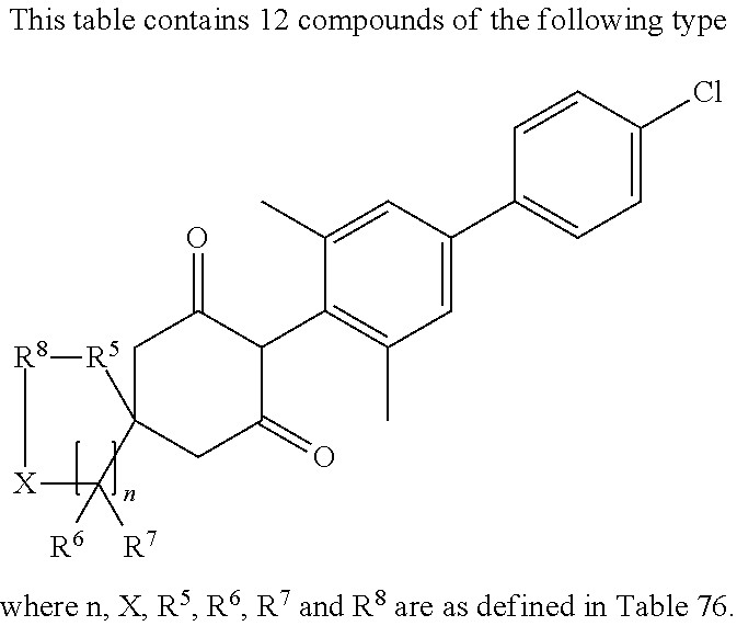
C1=C(C2=CC=C(Cl)C=C2)C=C(C)C(C2C(=O)CC3(CC2=O)[R5][R8][X]C3([R6])[R7])=C1C
